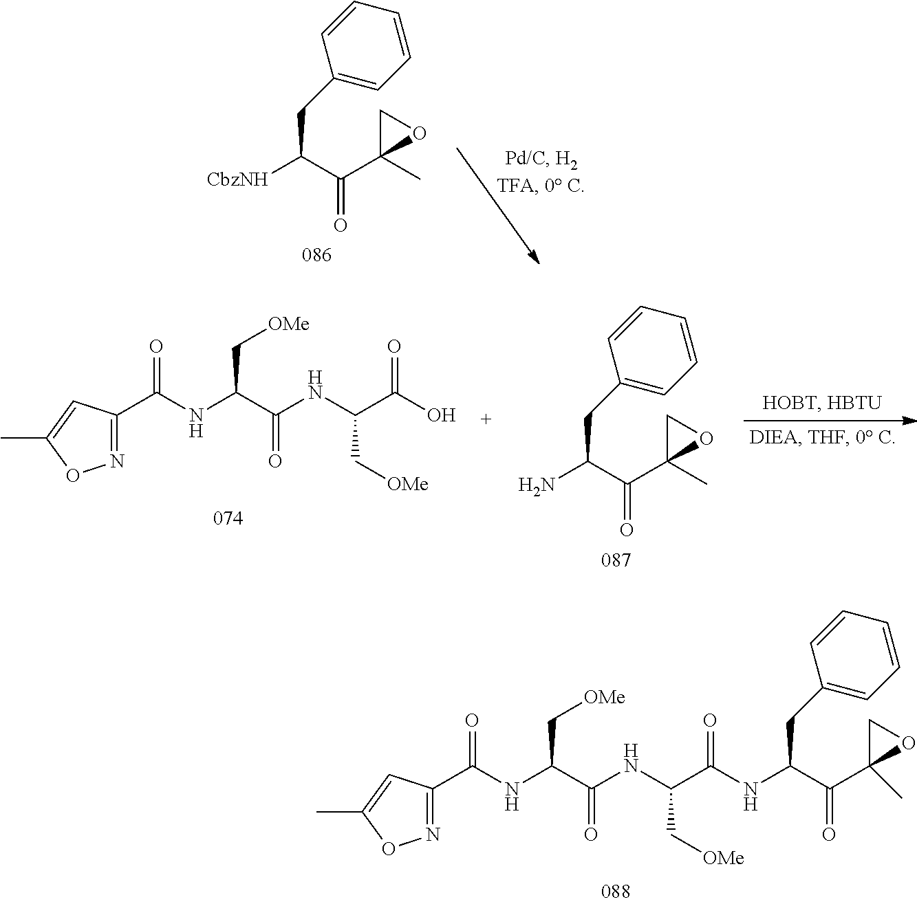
[CbzNH]C(C(C1(C)OC1)=O)CC1=CC=CC=C1.OC(C(NC(C(NC(C1=NOC(C)=C1)=O)C[OMe])=O)C[OMe])=O.NC(C(C1(C)OC1)=O)CC1=CC=CC=C1.N(C(C(NC(C(NC(C1=NOC(C)=C1)=O)C[OMe])=O)C[OMe])=O)C(C(C1(C)OC1)=O)CC1=CC=CC=C1
